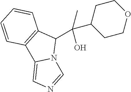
C1CC(C(C2C3=C(C4=CN=CN24)C=CC=C3)(C)O)CCO1
